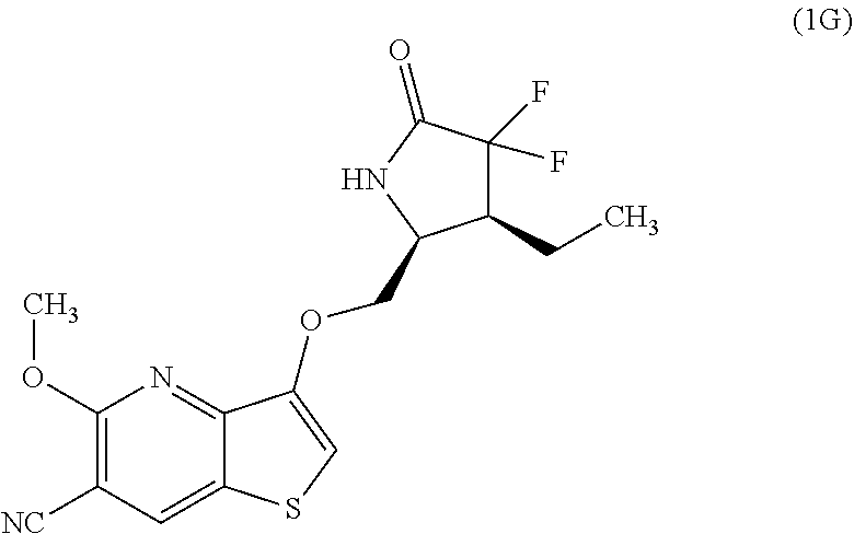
C1(F)(F)C(CC)C(COC2=CSC3=CC([NC])=C(OC)N=C32)NC1=O
